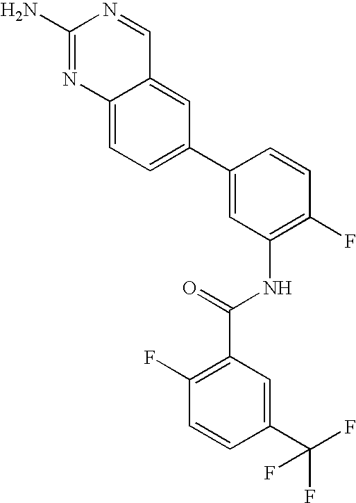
C1(N)=NC2=CC=C(C3=CC(NC(C4=C(F)C=CC(C(F)(F)F)=C4)=O)=C(F)C=C3)C=C2C=N1
